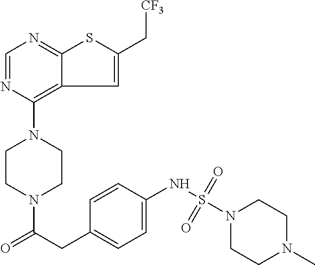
N1(C2=C3C(=NC=N2)SC(C[CF3])=C3)CCN(C(CC2=CC=C(NS(N3CCN(C)CC3)(=O)=O)C=C2)=O)CC1
